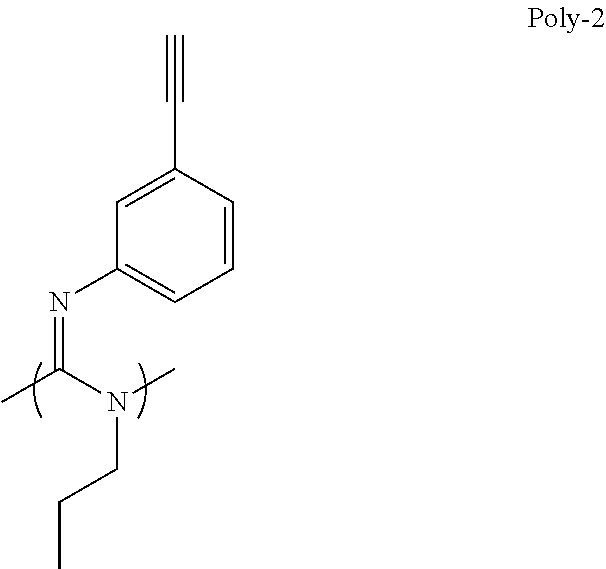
C1=C(C#C)C=CC=C1N=C(C)N(CCC)C
